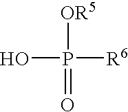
OP([OR5])(=O)[R6]
